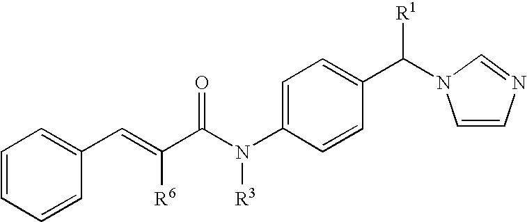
C1=C(N([R3])C(C(=CC2=CC=CC=C2)[R6])=O)C=CC(C([R1])N2C=CN=C2)=C1
